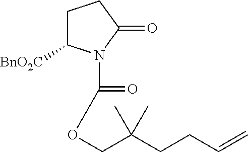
C1C([BnO2C])N(C(OCC(CCC=C)(C)C)=O)C(=O)C1
